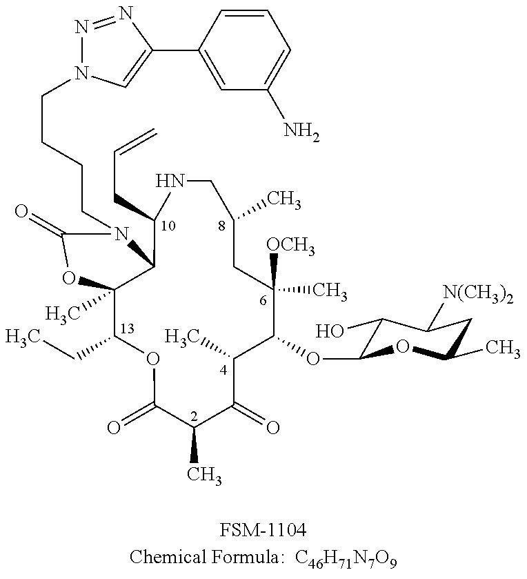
C12(C)C(CC)OC(=O)C(C)C(=O)C(C)C(OC3C(O)C([N(CH3)2])CC(C)O3)C(C)([OCH3])CC(C)CNC(CC=C)C1N(CCCCN1N=NC(C3=CC(N)=CC=C3)=C1)C(=O)O2
